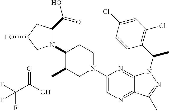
FC(C(O)=O)(F)F.C1(N2C(C(=O)O)CC(O)C2)C(C)CN(C2=CN=C3C(=N2)N(C(C2=C(Cl)C=C(Cl)C=C2)C)N=C3C)CC1
